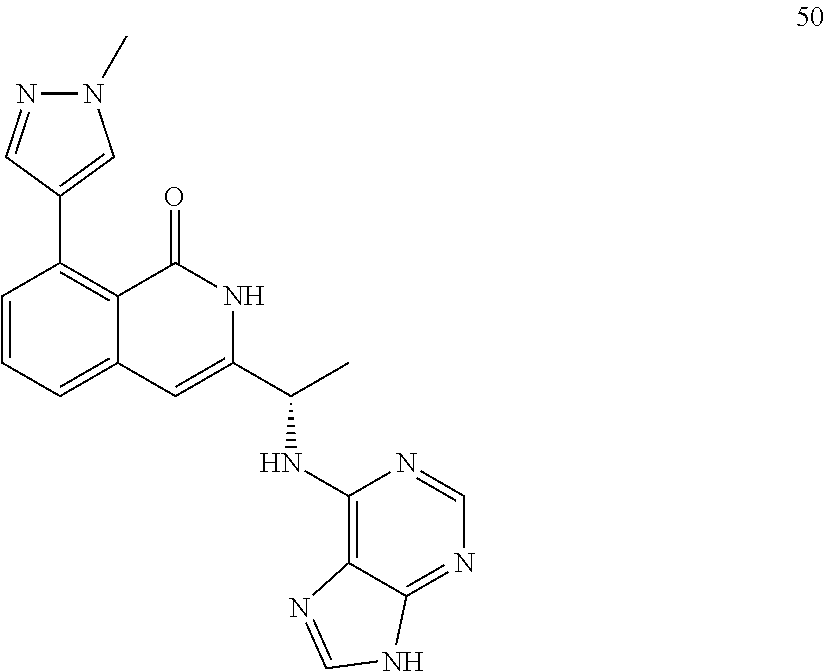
C1=C(C(C)NC2=C3C(=NC=N2)NC=N3)NC(=O)C2=C(C3=CN(C)N=C3)C=CC=C12
